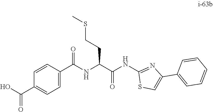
N(C(C(NC1=NC(C2=CC=CC=C2)=CS1)=O)CCSC)C(=O)C1=CC=C(C(O)=O)C=C1
